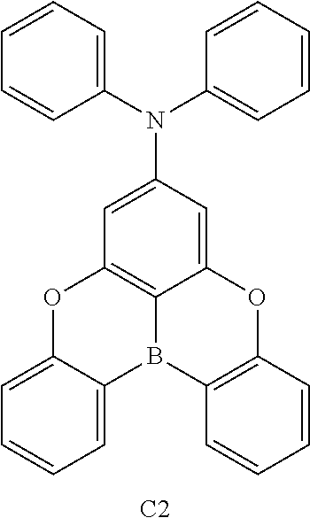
C1=C(N(C2=CC=CC=C2)C2=CC=CC=C2)C=C2C3=C1OC1=CC=CC=C1B3C1=C(O2)C=CC=C1.[C2]
